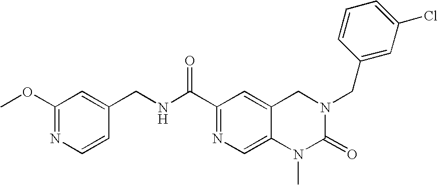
C(C1=NC=C2C(=C1)CN(CC1=CC(Cl)=CC=C1)C(=O)N2C)(NCC1=CC(OC)=NC=C1)=O
